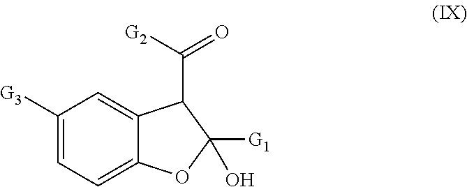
C1([G3])=CC=C2C(=C1)C(C([G2])=O)C(O)([G1])O2
